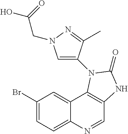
C1(Br)=CC=C2C(=C1)C1=C(C=N2)NC(=O)N1C1=CN(CC(O)=O)N=C1C
